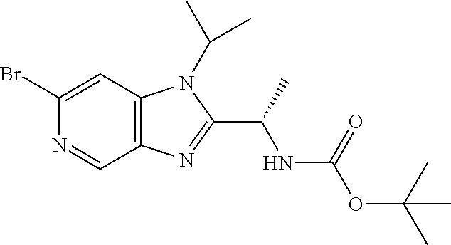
C12=C(C=C(Br)N=C1)N(C(C)C)C(C(C)NC(OC(C)(C)C)=O)=N2
